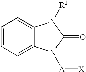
C1=CC=C2C(=C1)N([R1])C(=O)N2[A][X]
